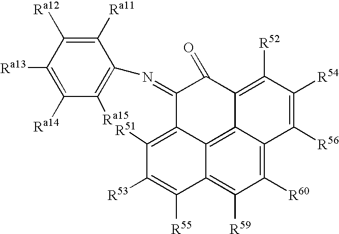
C1([Ra13])=C([Ra14])C([Ra15])=C(N=C2C3=C([R51])C([R53])=C([R55])C4=C([R59])C([R60])=C5C(=C34)C(=C([R52])C([R54])=C5[R56])C2=O)C([Ra11])=C1[Ra12]
